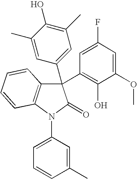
C1(C)=CC(C2(C3=C(O)C(OC)=CC(F)=C3)C3=C(N(C4=CC=CC(C)=C4)C2=O)C=CC=C3)=CC(C)=C1O
